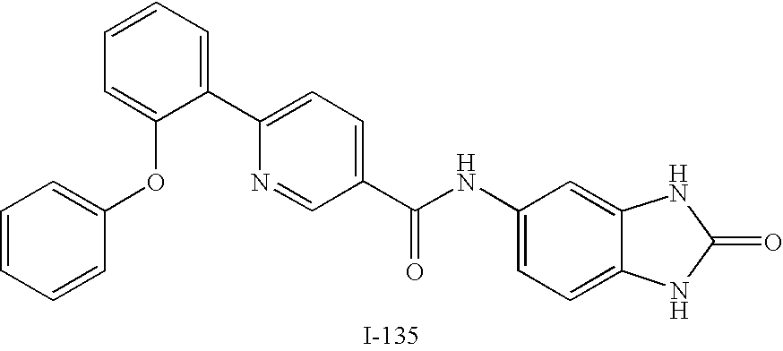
C1=CC=C(C2=CC=C(C(NC3=CC=C4C(=C3)NC(=O)N4)=O)C=N2)C(OC2=CC=CC=C2)=C1
